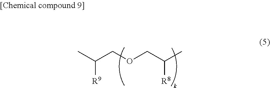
CC(COCC(C)[R8])[R9]
